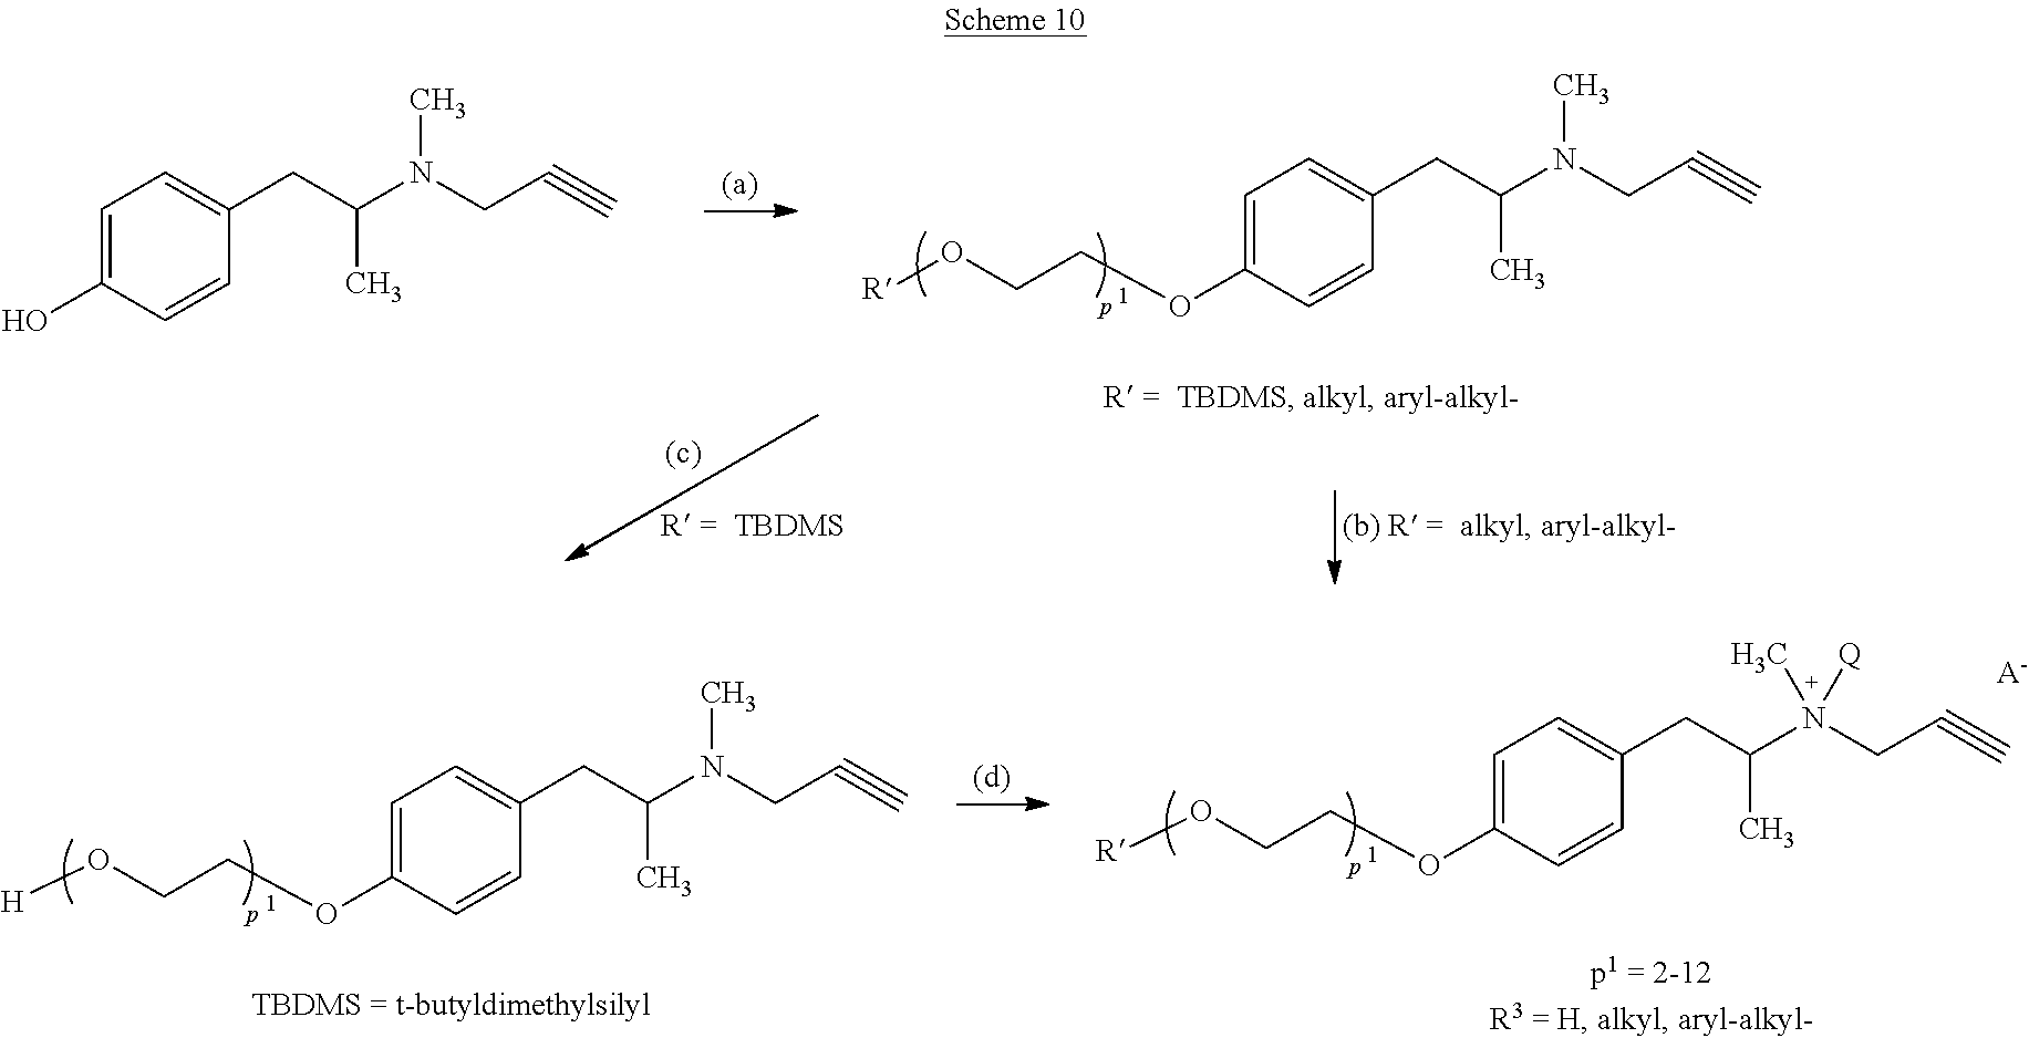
C1=C(OCCO[R])C=CC(CC(N(CC#C)C)C)=C1.C1=C(O)C=CC(CC(N(CC#C)C)C)=C1.C1=C(OCCO[H])C=CC(CC(N(CC#C)C)C)=C1.C1=C(OCCO[R])C=CC(CC(N(CC#C)([Q])C)C)=C1.[A-]
